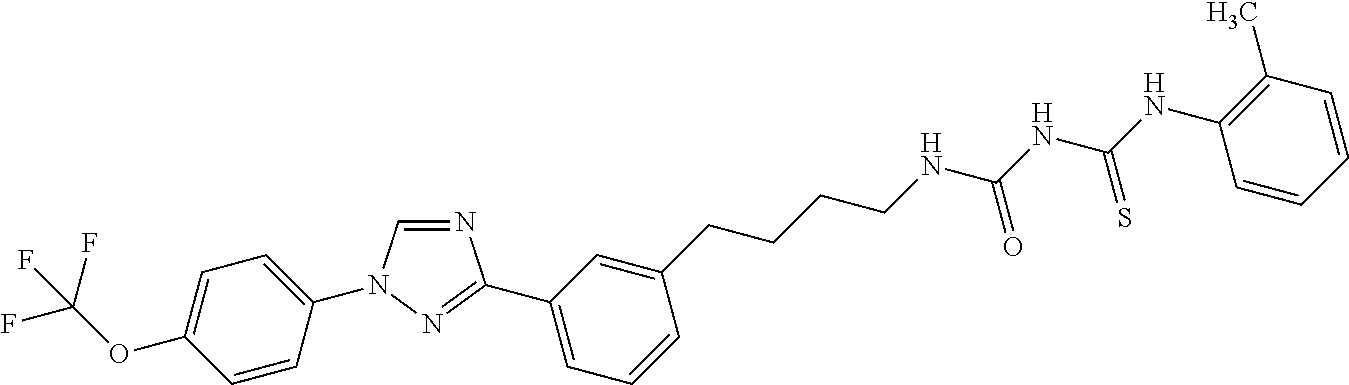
C1=CC(N2C=NC(C3=CC=CC(CCCCNC(NC(NC4=C(C)C=CC=C4)=S)=O)=C3)=N2)=CC=C1OC(F)(F)F
